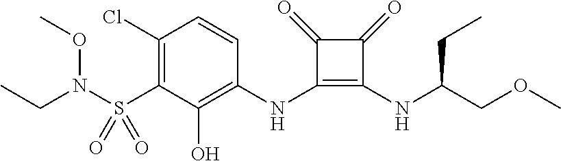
C1(Cl)=C(S(N(OC)CC)(=O)=O)C(O)=C(NC2=C(NC(COC)CC)C(=O)C2=O)C=C1
